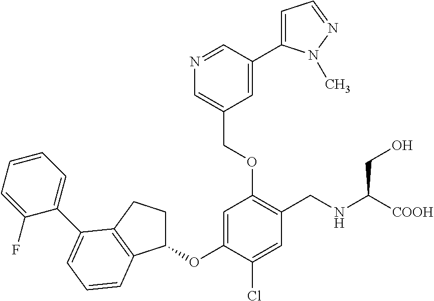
C1(OC2=CC(OCC3=CN=CC(C4=CC=NN4C)=C3)=C(CNC([COOH])CO)C=C2Cl)CCC2=C1C=CC=C2C1=CC=CC=C1F
